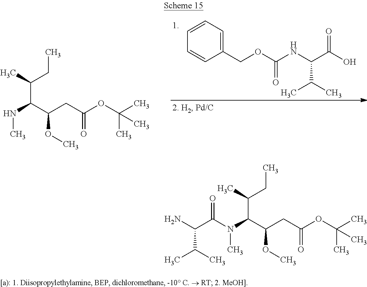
C1=CC=C(COC(=O)NC(C(C)C)C(=O)O)C=C1.C(C(C(CC(OC(C)(C)C)=O)OC)NC)(C)CC.C(C(C(CC(OC(C)(C)C)=O)OC)N(C)C(C(N)C(C)C)=O)(C)CC
